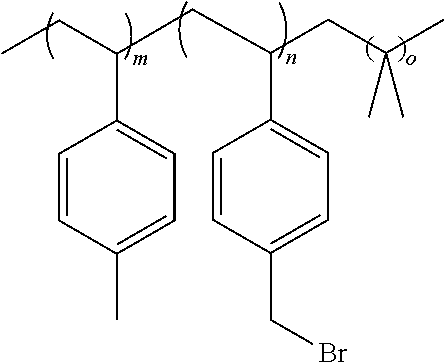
C1=CC(C)=CC=C1C(CC(C1=CC=C(CBr)C=C1)CC(C)(C)C)CC
